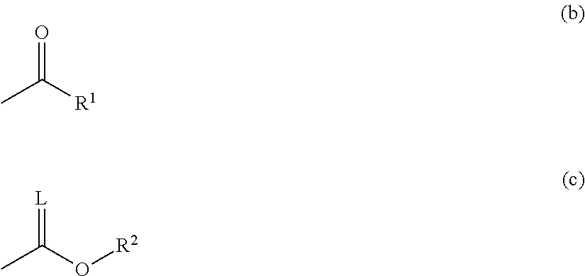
O=C([R1])C.[L]=C(O[R2])C
